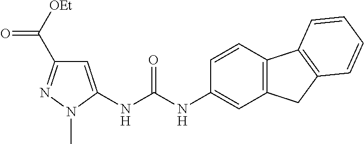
N(C(NC1=CC2=C(C=C1)C1=C(C2)C=CC=C1)=O)C1=CC(C([OEt])=O)=NN1C
